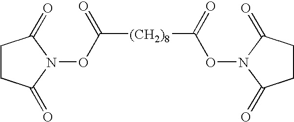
C1CC(=O)N(OC([(CH2)8]C(=O)ON2C(=O)CCC2=O)=O)C1=O
